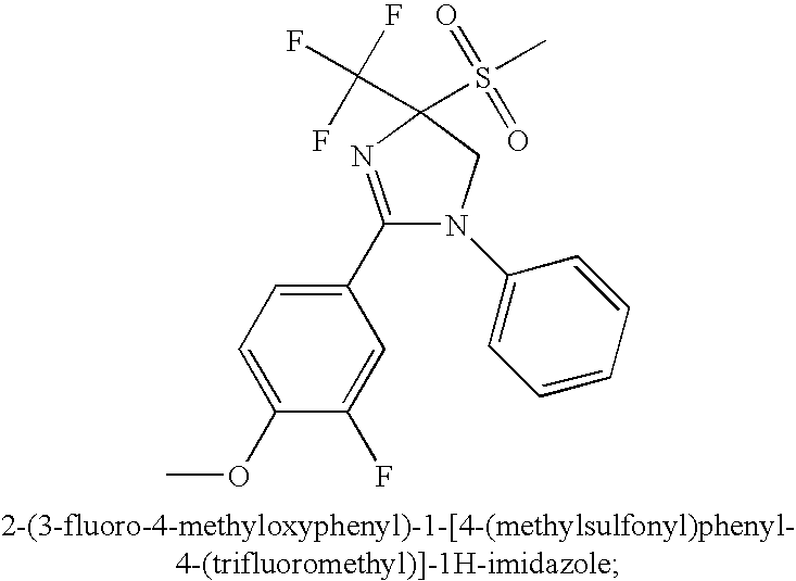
C1(C2=NC(S(C)(=O)=O)(C(F)(F)F)CN2C2=CC=CC=C2)=CC=C(OC)C(F)=C1
